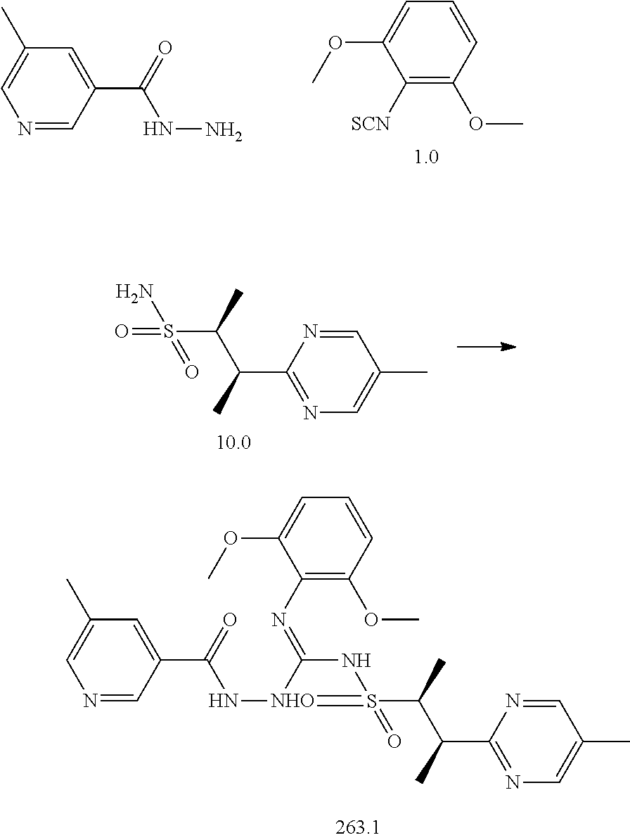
N1=CC(C(=O)NN)=CC(C)=C1.[SCN]C1=C(OC)C=CC=C1OC.O=S(C(C)C(C1=NC=C(C)C=N1)C)(N)=O.N1=CC(C(=O)N[NHO]2=S(C(C(C3=NC=C(C)C=N3)C)C)(=O)NC2=NC2=C(OC)C=CC=C2OC)=CC(C)=C1
